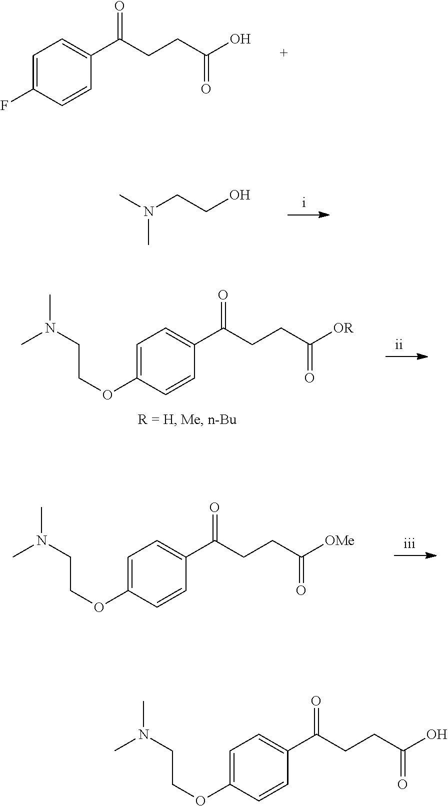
C(C(O)=O)CC(C1=CC=C(OCCN(C)C)C=C1)=O.C(C(O)=O)CC(C1=CC=C(F)C=C1)=O.N(C)(C)CCO.C(C([OR])=O)CC(C1=CC=C(OCCN(C)C)C=C1)=O.C(C([OMe])=O)CC(C1=CC=C(OCCN(C)C)C=C1)=O
